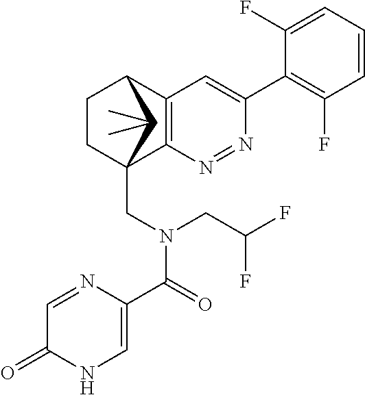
N1=NC2=C(C=C1C1=C(F)C=CC=C1F)C1CCC2(CN(C(=O)C2=CNC(=O)C=N2)CC(F)F)C1(C)C
